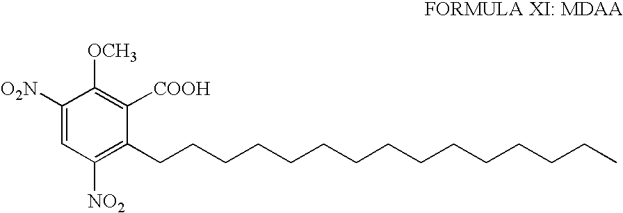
C1([O2N])=CC([NO2])=C(CCCCCCCCCCCCCCC)C([COOH])=C1[OCH3]
